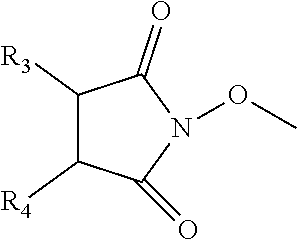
C1([R3])C([R4])C(=O)N(OC)C1=O
